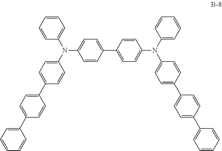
C1(C2=CC=C(N(C3=CC=C(C4=CC=C(C5=CC=CC=C5)C=C4)C=C3)C3=CC=CC=C3)C=C2)=CC=C(N(C2=CC=C(C3=CC=C(C4=CC=CC=C4)C=C3)C=C2)C2=CC=CC=C2)C=C1
